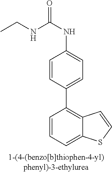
C1=CC(C2=C3C(=CC=C2)SC=C3)=CC=C1NC(NCC)=O
